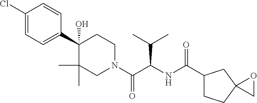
C1(C(=O)NC(C(C)C)C(=O)N2CCC(C3=CC=C(Cl)C=C3)(O)C(C)(C)C2)CCC2(C1)CO2
